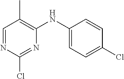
C1=NC(Cl)=NC(NC2=CC=C(Cl)C=C2)=C1C
